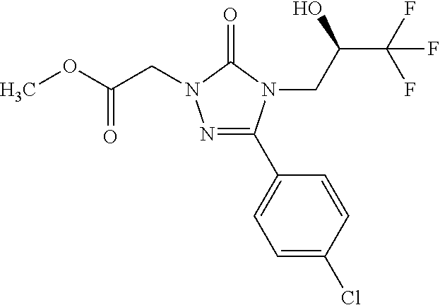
COC(CN1N=C(C2=CC=C(Cl)C=C2)N(CC(C(F)(F)F)O)C1=O)=O
